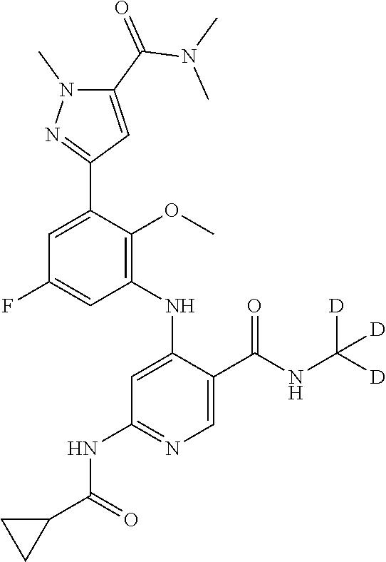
C1=C(F)C=C(C2=NN(C)C(C(=O)N(C)C)=C2)C(OC)=C1NC1=CC(NC(C2CC2)=O)=NC=C1C(NC([D])([D])[D])=O
